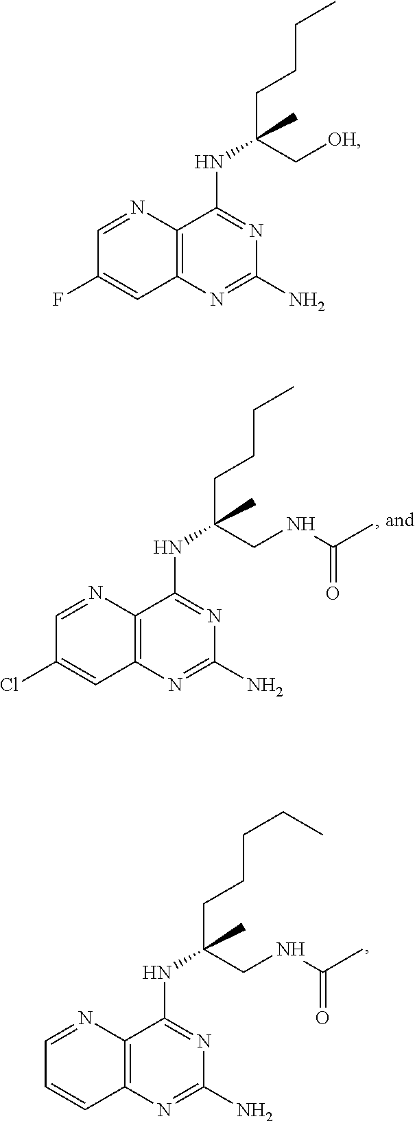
C1=NC2=C(C=C1)N=C(N)N=C2NC(CCCCC)(CNC(C)=O)C.C1=NC2=C(C=C1Cl)N=C(N)N=C2NC(CCCC)(CNC(C)=O)C.C1=NC2=C(C=C1F)N=C(N)N=C2NC(CCCC)(C[OH])C
